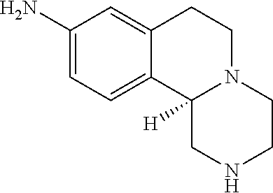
NC1=CC=C2C(=C1)CCN1C2([H])CNCC1
